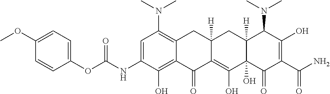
C1=C(NC(OC2=CC=C(OC)C=C2)=O)C(O)=C2C(=C1N(C)C)CC1([H])C(=C(O)C3(O)C([H])(C1)C(N(C)C)C(O)=C(C(N)=O)C3=O)C2=O
